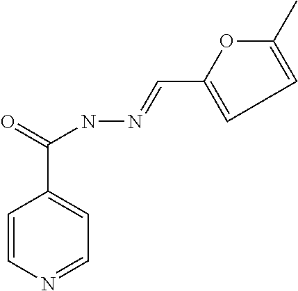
C1=CN=CC=C1C(NN=CC1=CC=C(C)O1)=O
